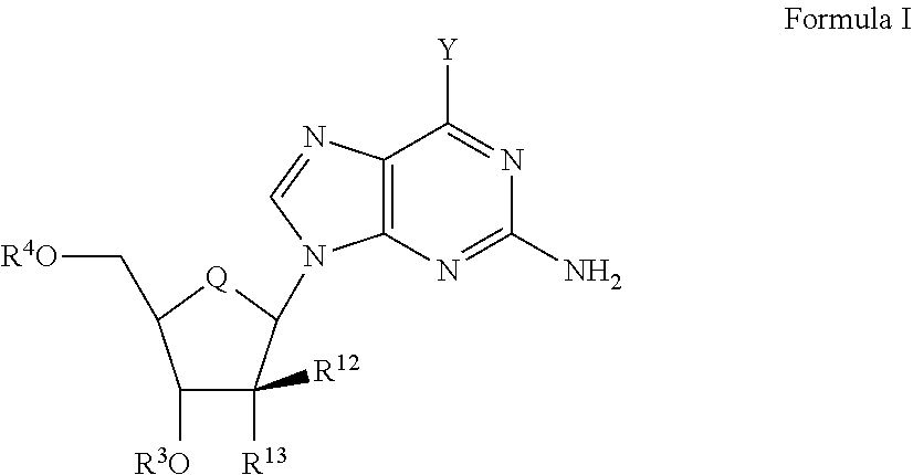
C1([R3O])C([R13])([R12])C(N2C3=C(C([Y])=NC(N)=N3)N=C2)[Q]C1C[R4O]
